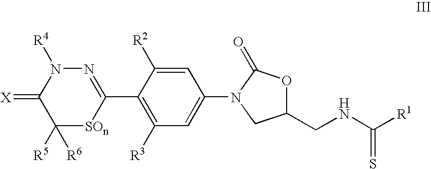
N1=C(C2=C([R3])C=C(N3C(=O)OC(CNC([R1])=S)C3)C=C2[R2])[SOn]C([R5])([R6])C(=[X])N1[R4]
